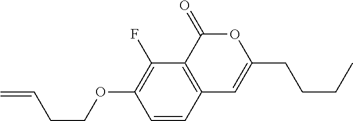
C1=CC2=C(C(F)=C1OCCC=C)C(=O)OC(CCCC)=C2
